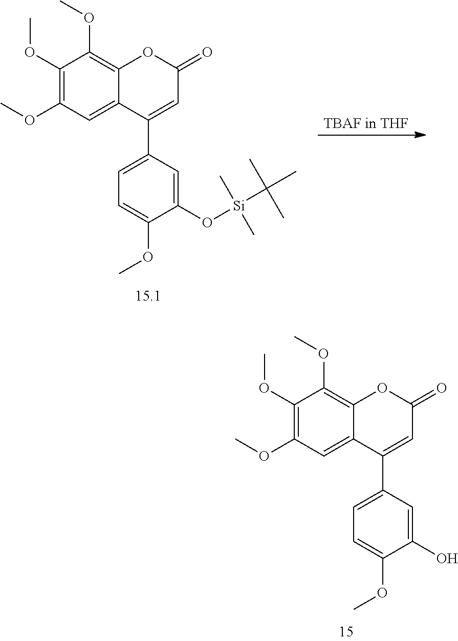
C1(OC)=C(OC)C=C2C(=C1OC)OC(=O)C=C2C1=CC=C(OC)C(O)=C1.C1(OC)=C(OC)C=C2C(=C1OC)OC(=O)C=C2C1=CC=C(OC)C(O[Si](C(C)(C)C)(C)C)=C1.[TBAF in THF]
